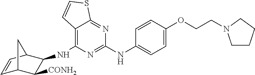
C12=C(NC3C([CONH2])C4C=CC3C4)N=C(NC3=CC=C(OCCN4CCCC4)C=C3)N=C1SC=C2
